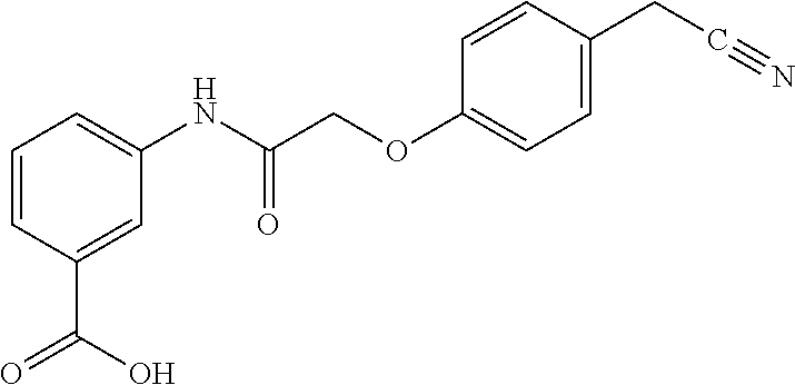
C1=CC(C(=O)O)=CC(NC(COC2=CC=C(CC#N)C=C2)=O)=C1
